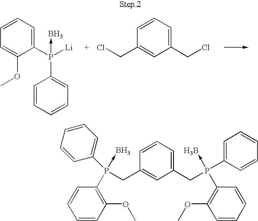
C1(P([Li])(C2=CC=CC=C2)->B)=CC=CC=C1OC.C1=C(CCl)C=C(CCl)C=C1.C1=C(CP(C2=CC=CC=C2)(C2=C(OC)C=CC=C2)->B)C=C(CP(C2=CC=CC=C2)(C2=C(OC)C=CC=C2)->B)C=C1
